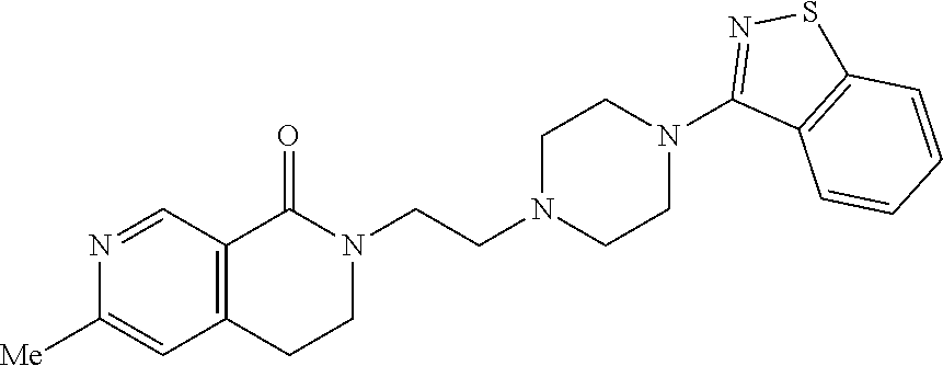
N1(CCN2CCN(C3=NSC4=C3C=CC=C4)CC2)C(=O)C2=C(CC1)C=C([Me])N=C2
